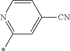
C1(*)=NC=CC([CN])=C1
